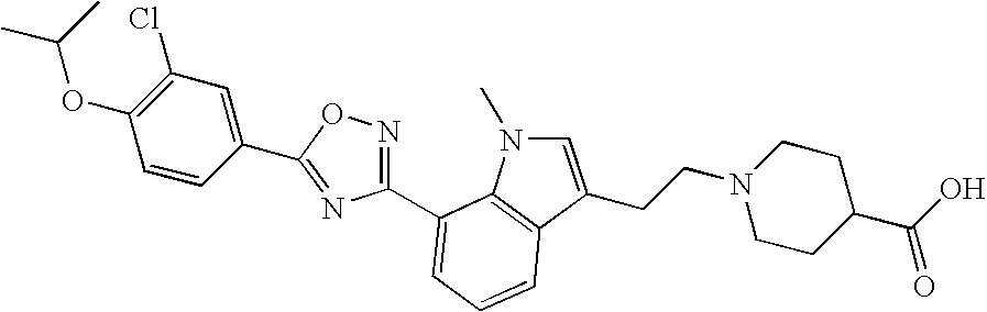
C1(C2=NC(C3=CC=CC4=C3N(C)C=C4CCN3CCC(C(O)=O)CC3)=NO2)=CC(Cl)=C(OC(C)C)C=C1
